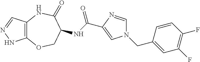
C12=C(OCC(NC(C3=CN(CC4=CC(F)=C(F)C=C4)C=N3)=O)C(=O)N1)NN=C2
